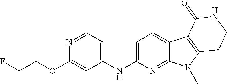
C1(NC2=CC=NC(OCCF)=C2)=CC=C2C(=N1)N(C)C1=C2C(=O)NCC1
